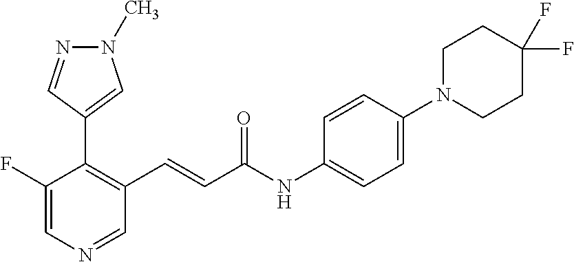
C1(F)=CN=CC(C=CC(NC2=CC=C(N3CCC(F)(F)CC3)C=C2)=O)=C1C1=CN(C)N=C1
